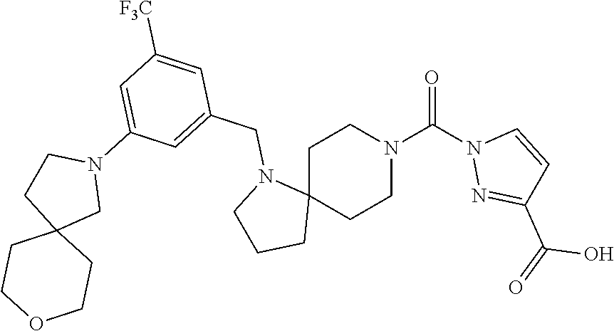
C1C2(CCN(C(=O)N3N=C(C(=O)O)C=C3)C1)N(CC1=CC(N3CCC4(C3)CCOCC4)=CC([F3C])=C1)CCC2
